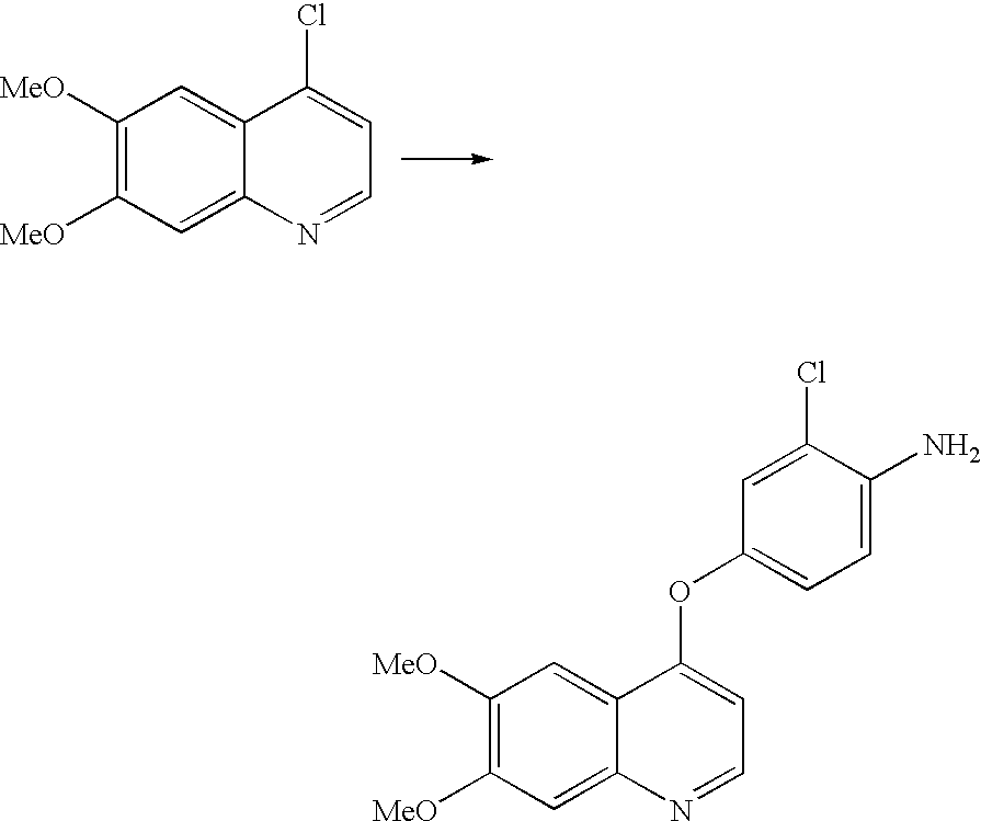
C1([MeO])=C([MeO])C=C2C(=C1)C(Cl)=CC=N2.C1([MeO])=C([MeO])C=C2C(=C1)C(OC1=CC=C(N)C(Cl)=C1)=CC=N2
